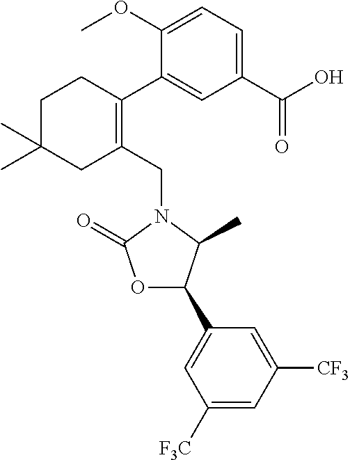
C1(CN2C(=O)OC(C3=CC([F3C])=CC([CF3])=C3)C2C)=C(C2=CC(C(O)=O)=CC=C2OC)CCC(C)(C)C1
